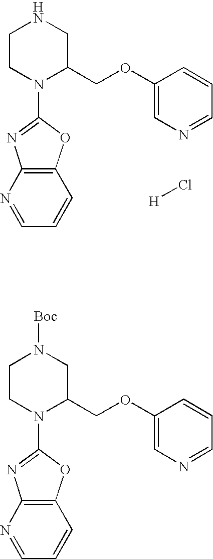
C1CN(C2=NC3=C(O2)C=CC=N3)C(COC2=CN=CC=C2)CN1.[H]Cl.C1CN(C2=NC3=C(O2)C=CC=N3)C(COC2=CN=CC=C2)CN1[Boc]
